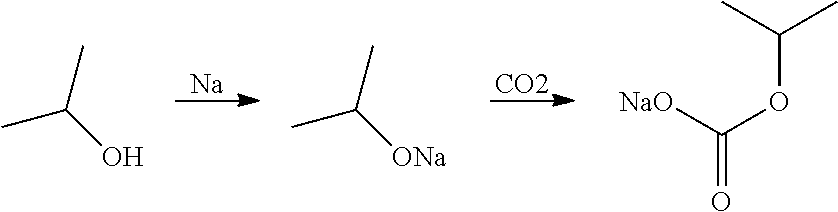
[Na].[CO2].CC(C)O.CC(C)[ONa].C(OC([NaO])=O)(C)C
